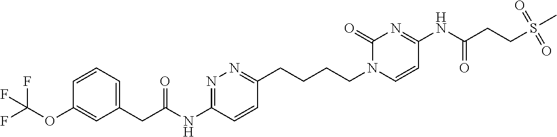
C1=CC=C(CC(=O)NC2=NN=C(CCCCN3C=CC(NC(CCS(=O)(=O)C)=O)=NC3=O)C=C2)C=C1OC(F)(F)F
